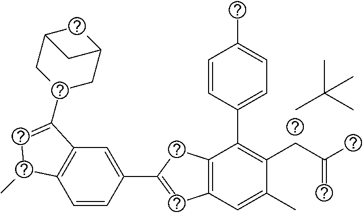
C1=CC(C2=CC3=C(C2)C(C2=CC=C(C)C=C2)=C(CC(C)=C)C(C)=C3)=CC2=C1C(C)C=C2C1CC2CC(C1)C2.CC(C)(C)C
